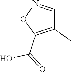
O1C(C(O)=O)=C(C)C=N1
